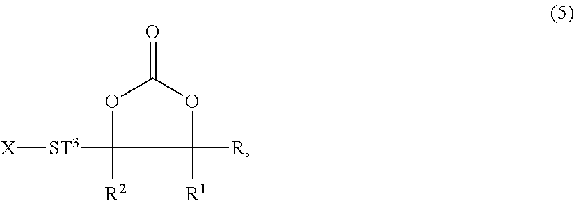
[X][ST3]C1([R2])C([R])([R1])OC(=O)O1
